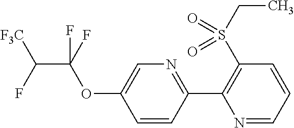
C1(C2=C(S(CC)(=O)=O)C=CC=N2)=NC=C(OC(C(F)[F3C])(F)F)C=C1
